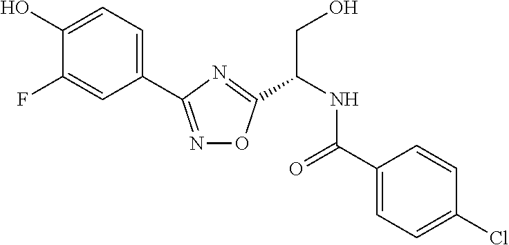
C1=C(O)C(F)=CC(C2=NOC(C(CO)NC(=O)C3=CC=C(Cl)C=C3)=N2)=C1
